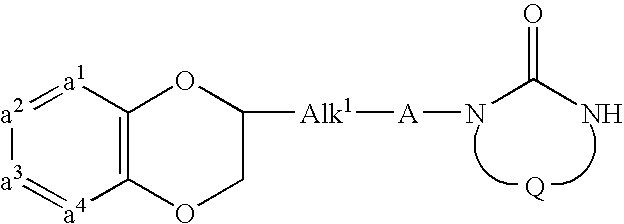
C12=C([a1]=[a2][a3]=[a4]1)OC([Alk1][A]NC(N)=O)CO2
